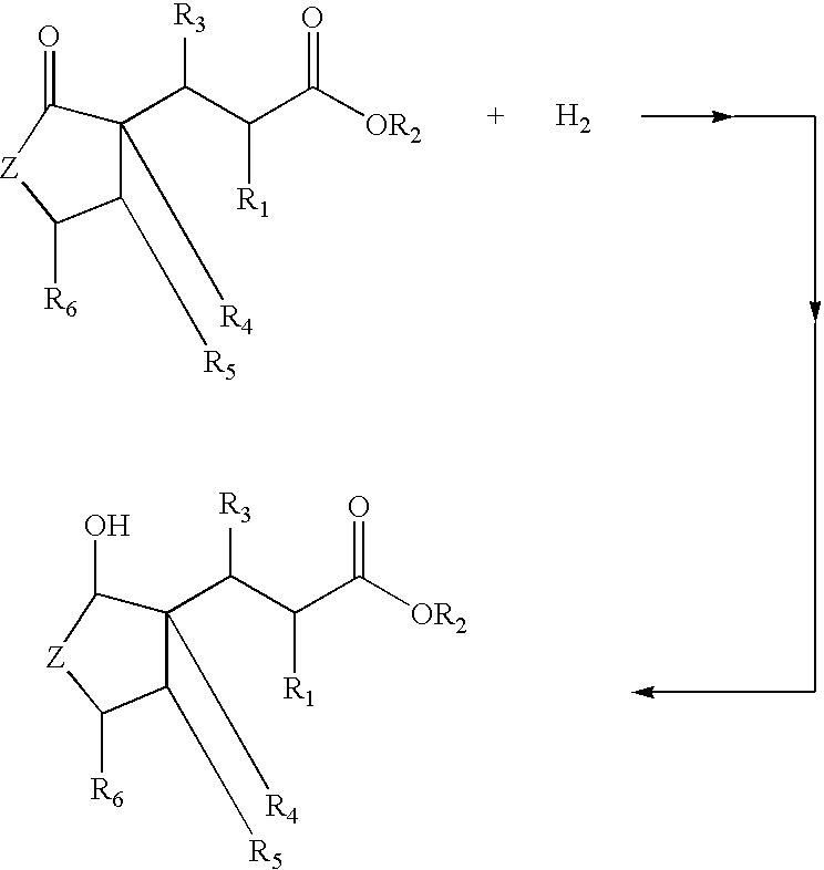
C1(C(C(C([OR2])=O)[R1])[R3])([R4])C([R5])C([R6])[Z]C1=O.[H2].C1(C(C(C([OR2])=O)[R1])[R3])([R4])C([R5])C([R6])[Z]C1O
